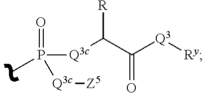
[Q3c](C(C([Q3][Ry])=O)[R])P([Q3c][Z5])(C)=O
